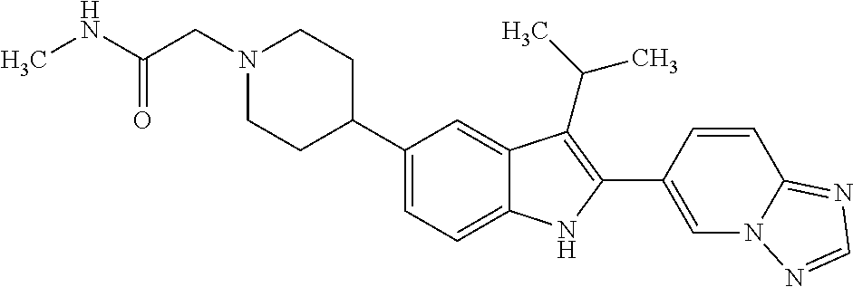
N1(CC(NC)=O)CCC(C2=CC=C3C(=C2)C(C(C)C)=C(C2=CN4C(=NC=N4)C=C2)N3)CC1
